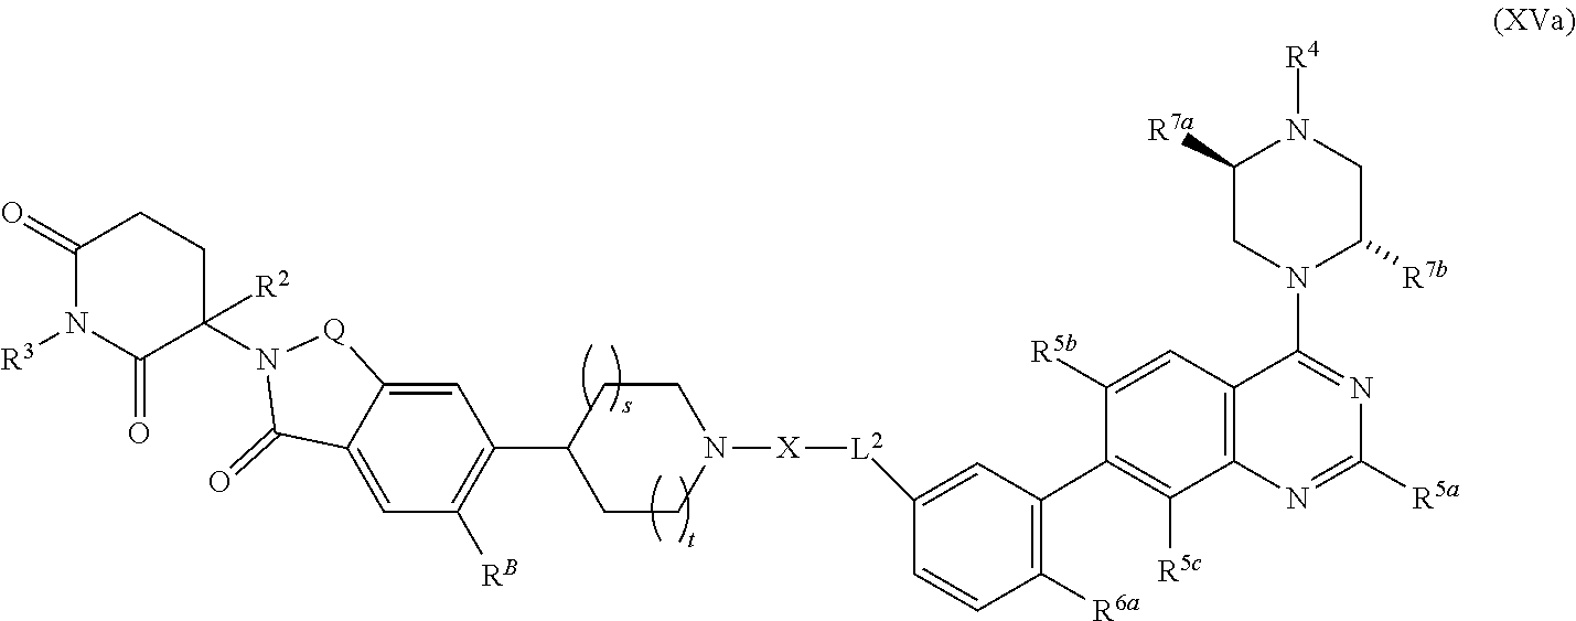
C1([R7a])CN(C2=NC([R5a])=NC3=C2C=C([R5b])C(C2=C([R6a])C=CC([L2][X]N4CCC(C5=C([RB])C=C6C(=C5)[Q]N(C5([R2])CCC(=O)N([R3])C5=O)C6=O)CC4)=C2)=C3[R5c])C([R7b])CN1[R4]
